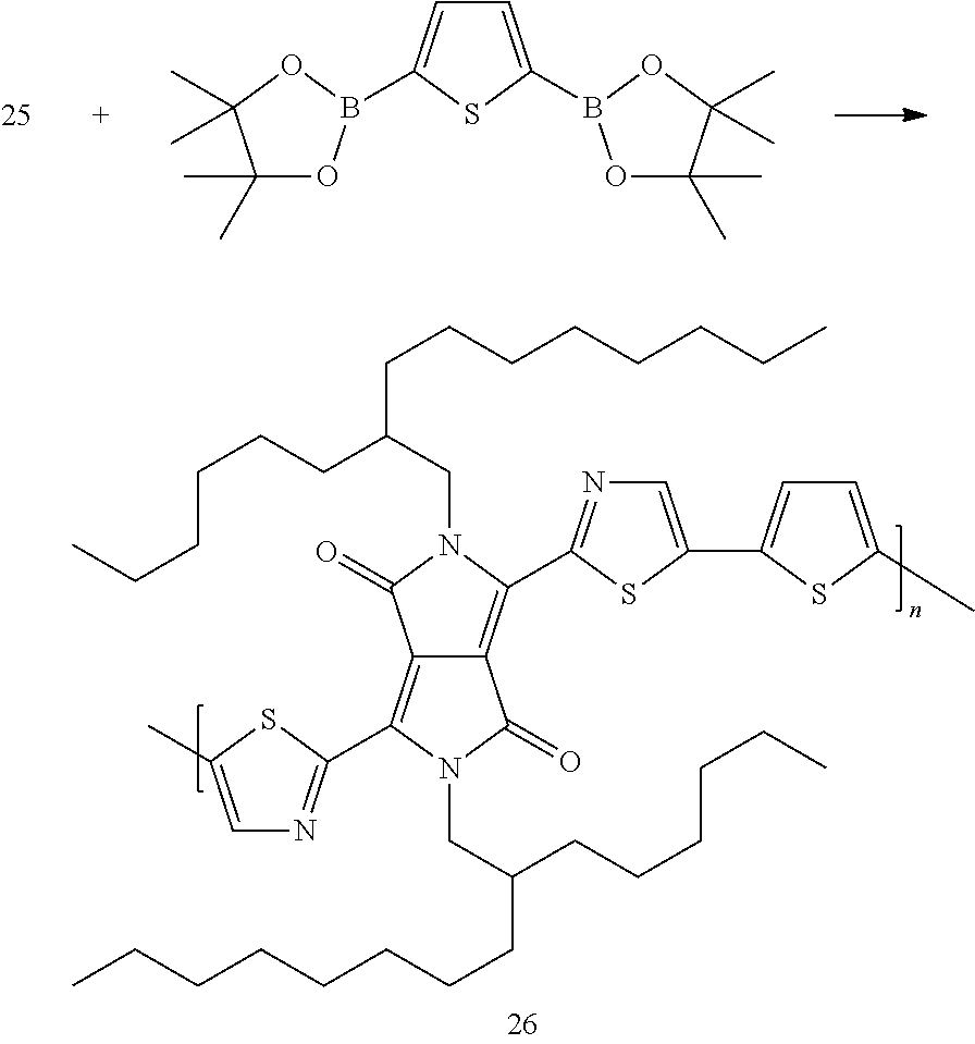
C1=C(B2OC(C)(C)C(C)(C)O2)SC(B2OC(C)(C)C(C)(C)O2)=C1.C12=C(C3=NC=C(C)S3)N(CC(CCCCCC)CCCCCCCC)C(=O)C1=C(C1=NC=C(C3=CC=C(C)S3)S1)N(CC(CCCCCC)CCCCCCCC)C2=O
